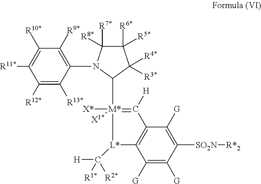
C1([R12*])=C([R13*])C(N2C([R7*])([R8*])C([R6*])([R5*])C([R4*])([R3*])C2[M*]2([X*])([X1*])=C([H])C3=C([L*]2C([R1*])([R2*])[H])C([G])=C([G])C([SO2N][R*2])=C3[G])=C([R9*])C([R10*])=C1[R11*]
